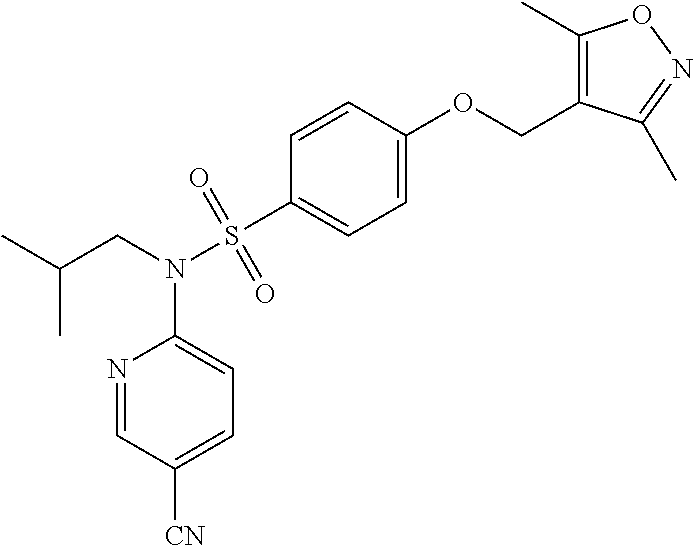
N1=CC([CN])=CC=C1N(CC(C)C)S(C1=CC=C(OCC2=C(C)ON=C2C)C=C1)(=O)=O
